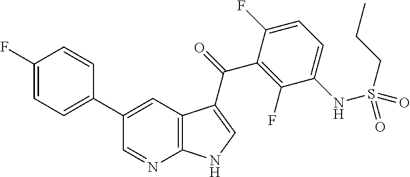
C12=C(C=C(C3=CC=C(F)C=C3)C=N1)C(C(=O)C1=C(F)C(NS(CCC)(=O)=O)=CC=C1F)=CN2
